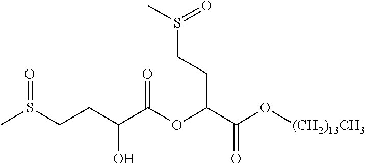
C(C(C(OC(C(O[(CH2)13CH3])=O)CCS(C)=O)=O)O)CS(C)=O
